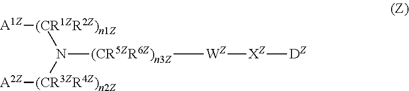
[A1Z][(CR1ZR2Z)n1Z]N([(CR5ZR6Z)n3Z][WZ][XZ][DZ])[(CR3ZR4Z)n2Z][A2Z]
